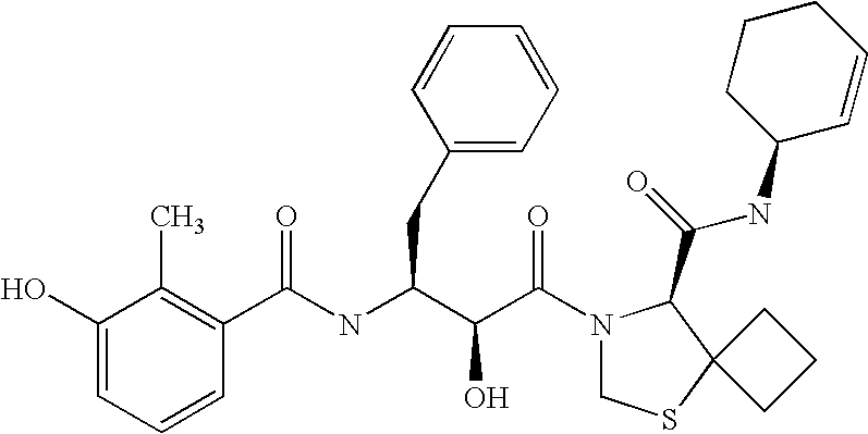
C(NC(C(C(N1CSC2(C1C(NC1C=CCCC1)=O)CCC2)=O)O)CC1=CC=CC=C1)(C1=C(C)C(O)=CC=C1)=O
